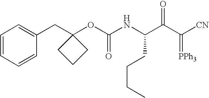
C1=CC=CC(CC2(OC(NC(C(C([CN])=[PPh3])=O)CCCC)=O)CCC2)=C1
